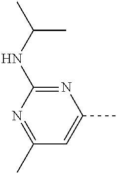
C1=C(C)N=C(NC(C)C)N=C1C
